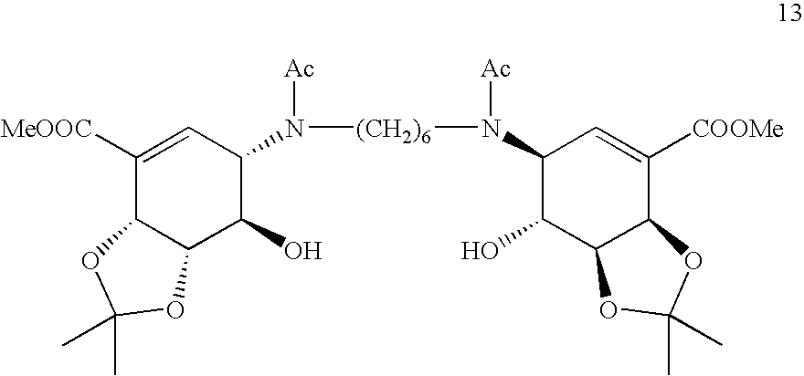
C1([MeOOC])=CC(N([(CH2)6]N(C2C(O)C3C(C([COOMe])=C2)OC(C)(C)O3)[Ac])[Ac])C(O)C2C1OC(C)(C)O2
